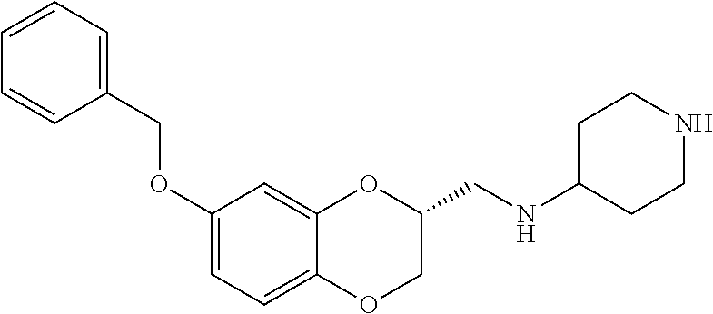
C1(OCC2=CC=CC=C2)=CC=C2C(=C1)OC(CNC1CCNCC1)CO2
